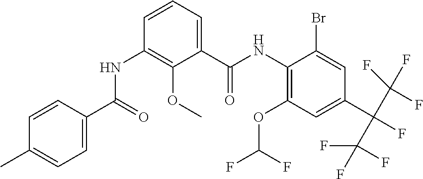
N(C1=C(OC(F)F)C=C(C(F)(C(F)(F)F)C(F)(F)F)C=C1Br)C(C1=CC=CC(NC(C2=CC=C(C)C=C2)=O)=C1OC)=O
